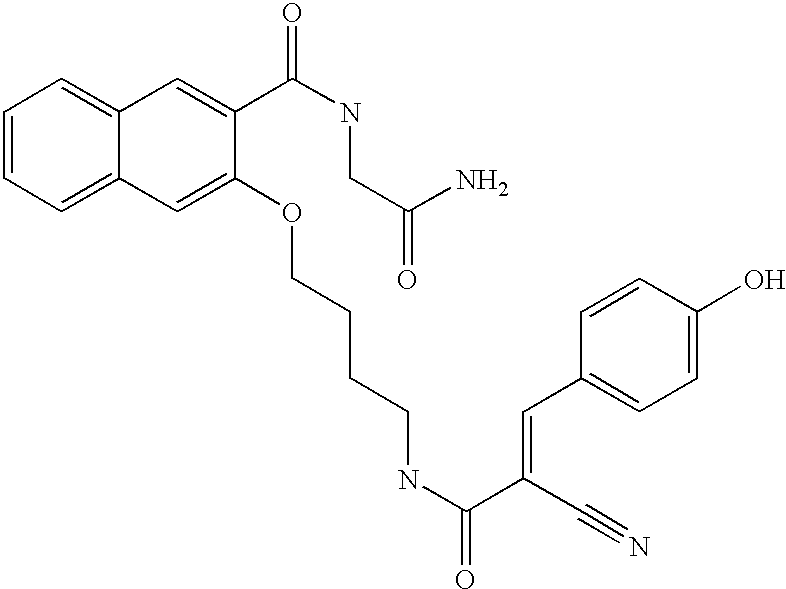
C1=CC=C2C(=C1)C=C(C(NCC(=O)N)=O)C(OCCCCNC(=O)C(C#N)=CC1=CC=C(O)C=C1)=C2
